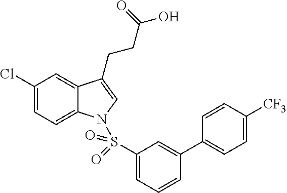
C1(Cl)=CC=C2C(=C1)C(CCC(=O)O)=CN2S(C1=CC=CC(C2=CC=C([CF3])C=C2)=C1)(=O)=O
